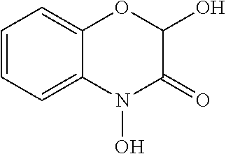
C1=CC=C2C(=C1)OC(O)C(=O)N2O
